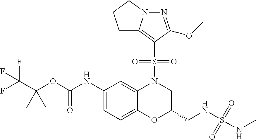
C1(NC(OC(C(F)(F)F)(C)C)=O)=CC=C2C(=C1)N(S(C1=C3N(N=C1OC)CCC3)(=O)=O)CC(CNS(=O)(NC)=O)O2
